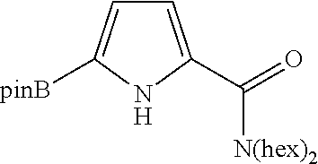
C1=C(C(=O)[N(hex)2])NC([pinB])=C1
